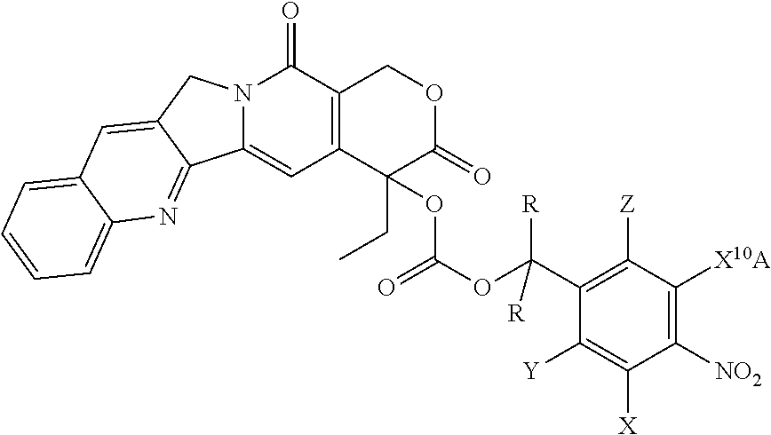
C12=C(C(CC)(OC(OC(C3=C([Z])C([X10A])=C([NO2])C([X])=C3[Y])([R])[R])=O)C(=O)OC1)C=C1N(C2=O)CC2=CC3=CC=CC=C3N=C12
